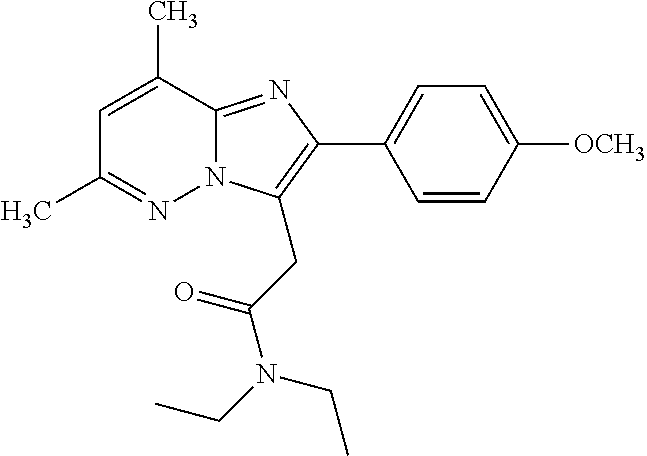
C1=C(C)C2=NC(C3=CC=C([OCH3])C=C3)=C(CC(N(CC)CC)=O)N2N=C1C
